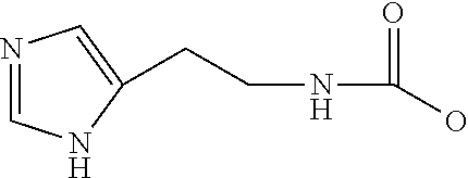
C(CNC(=O)O)C1=CN=CN1
